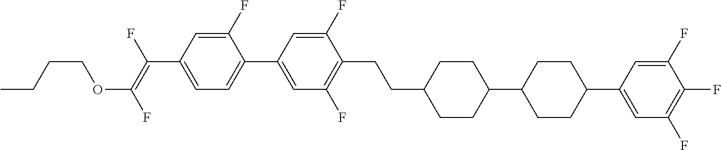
C1(F)=CC(C(=C(F)OCCCC)F)=CC=C1C1=CC(F)=C(CCC2CCC(C3CCC(C4=CC(F)=C(F)C(F)=C4)CC3)CC2)C(F)=C1
